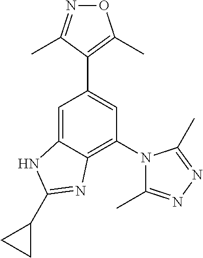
N1=C(C)C(C2=CC(N3C(C)=NN=C3C)=C3C(=C2)NC(C2CC2)=N3)=C(C)O1
